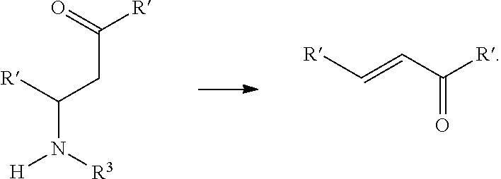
[H]N([R3])C([R])CC(=O)[R].[R]C=CC([R])=O
